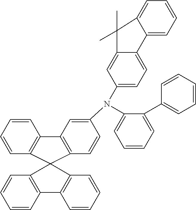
C1=CC=CC2=C1C1(C3=C2C=C(N(C2=CC=CC=C2C2=CC=CC=C2)C2=CC=C4C(=C2)C(C)(C)C2=CC=CC=C42)C=C3)C2=C(C=CC=C2)C2=C1C=CC=C2
